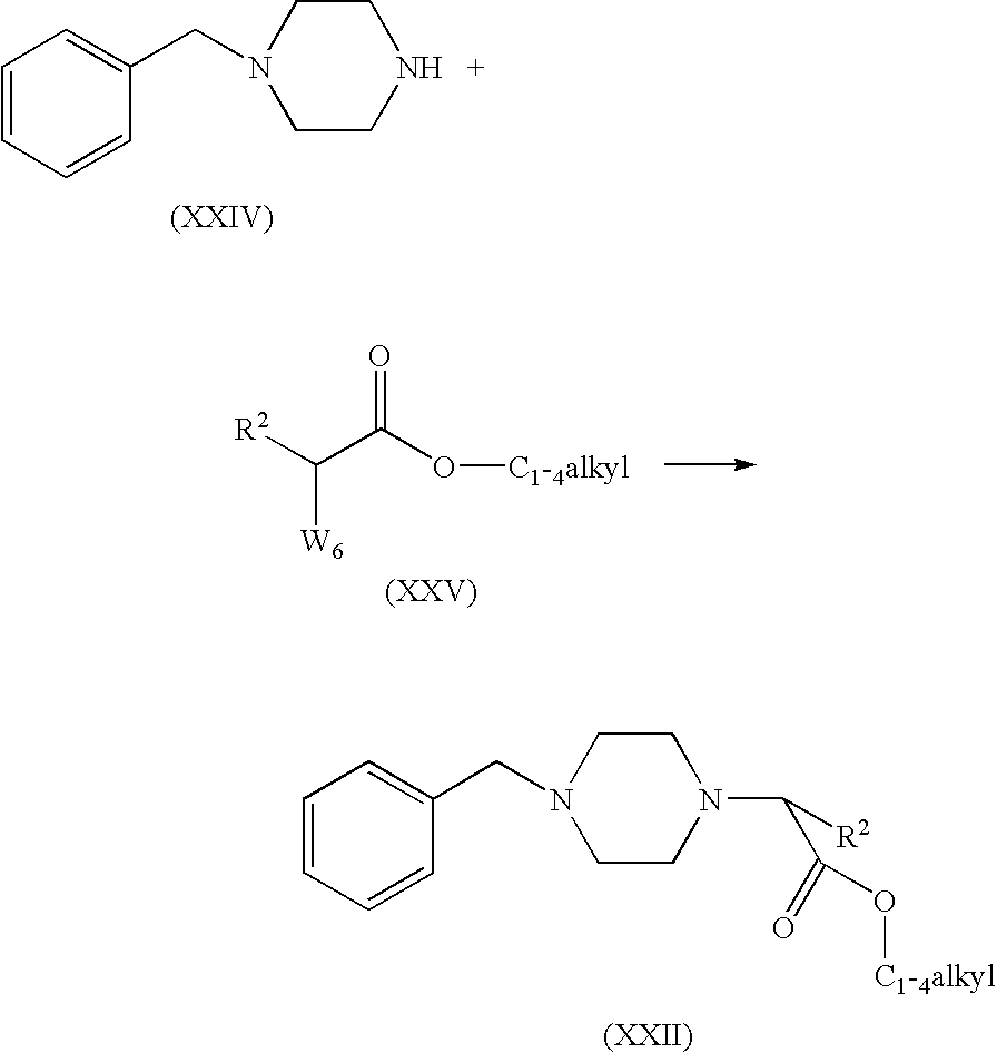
C1=CC=CC(CN2CCNCC2)=C1.C(C(=O)O[C1-4alkyl])([R2])[W6].C1=CC=CC(CN2CCN(C([R2])C(=O)O[C1-4alkyl])CC2)=C1
